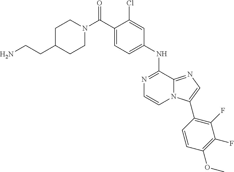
C1(NC2=NC=CN3C2=NC=C3C2=C(F)C(F)=C(OC)C=C2)=CC=C(C(N2CCC(CCN)CC2)=O)C(Cl)=C1
